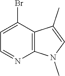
C12=C(C(Br)=CC=N1)C(C)=CN2C
